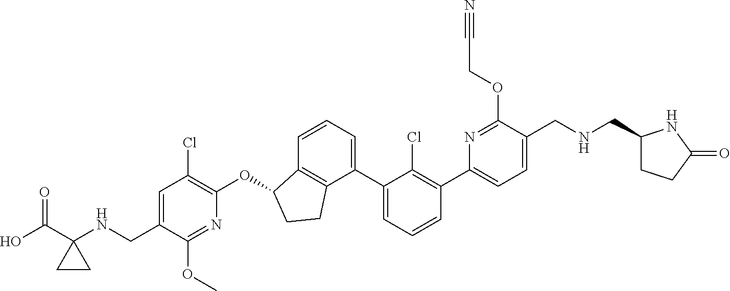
O(C1C2=C(C(C3=CC=CC(C4=CC=C(CNCC5CCC(=O)N5)C(OCC#N)=N4)=C3Cl)=CC=C2)CC1)C1=C(Cl)C=C(CNC2(C(O)=O)CC2)C(OC)=N1
